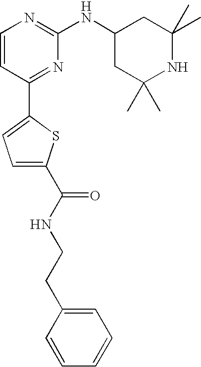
C1=CC(C2=CC=C(C(=O)NCCC3=CC=CC=C3)S2)=NC(NC2CC(C)(C)NC(C)(C)C2)=N1
